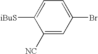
C1([NC])=CC(Br)=CC=C1[iBuS]
